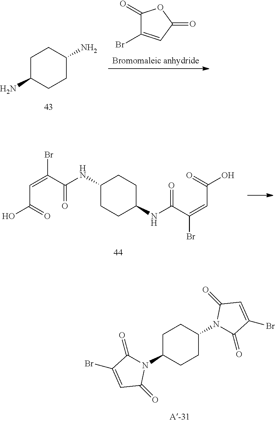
C1C(N2C(=O)C(Br)=CC2=O)CCC(N2C(=O)C=C(Br)C2=O)C1.C1C(N)CCC(N)C1.C1(=O)C(Br)=CC(=O)O1.BrC(=CC(O)=O)C(NC1CCC(NC(C(=CC(=O)O)Br)=O)CC1)=O
